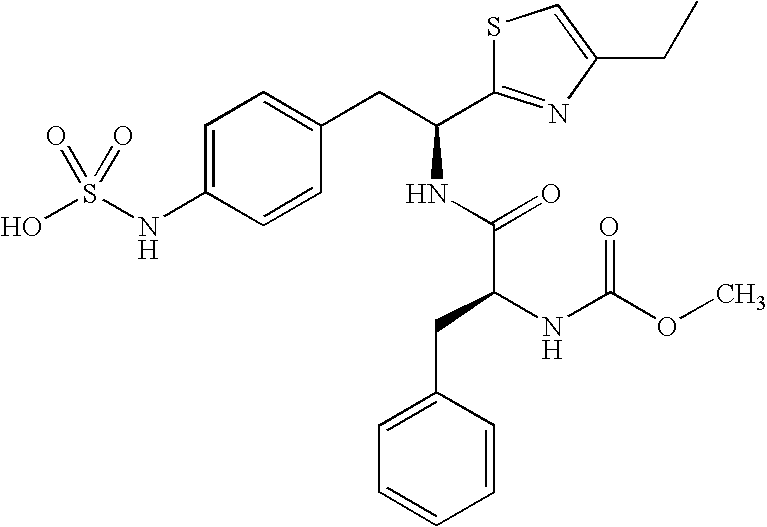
C1=C(NS(O)(=O)=O)C=CC(CC(NC(C(NC(OC)=O)CC2=CC=CC=C2)=O)C2=NC(CC)=CS2)=C1
